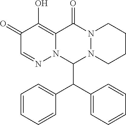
C1=CC=CC(C(C2=CC=CC=C2)C2N3N(C(=O)C4=C(O)C(=O)C=NN24)CCCC3)=C1
